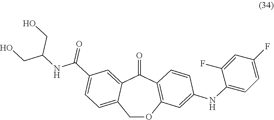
C1OC2=C(C(=O)C3=CC(C(NC(CO)CO)=O)=CC=C13)C=CC(NC1=CC=C(F)C=C1F)=C2
